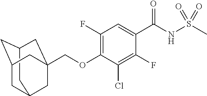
C12CC3CC(C1)CC(COC1=C(F)C=C(C(NS(C)(=O)=O)=O)C(F)=C1Cl)(C3)C2
